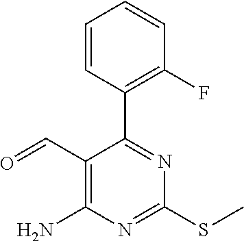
C1(C=O)=C(N)N=C(SC)N=C1C1=C(F)C=CC=C1
